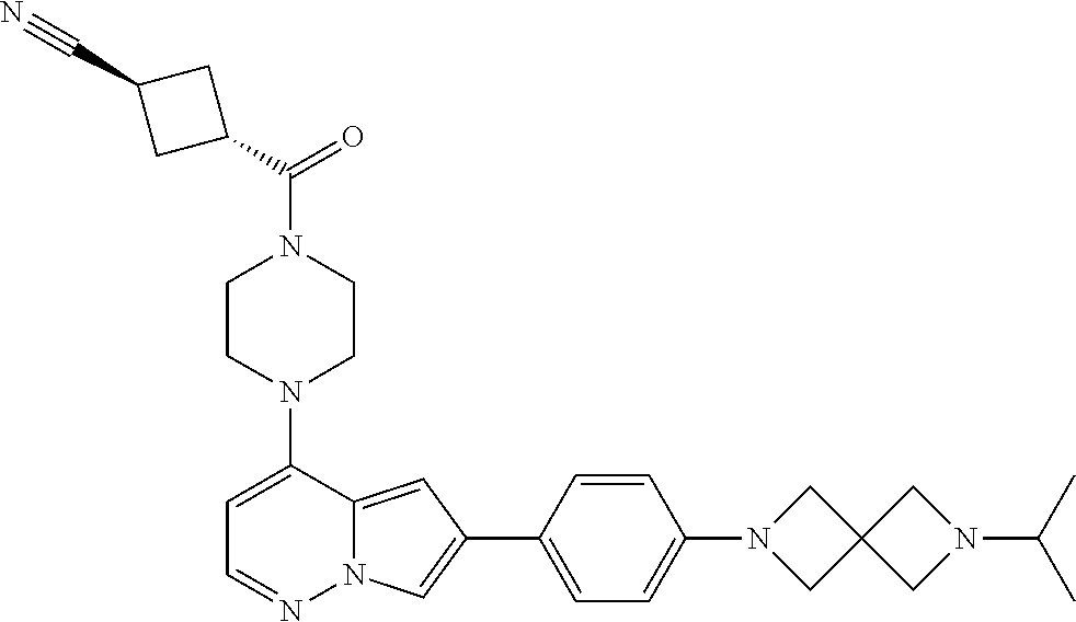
N1(C2=CC=NN3C2=CC(C2=CC=C(N4CC5(C4)CN(C(C)C)C5)C=C2)=C3)CCN(C(=O)C2CC(C#N)C2)CC1
